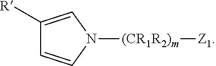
C1([R])=CN([(CR1R2)m][Z1])C=C1
